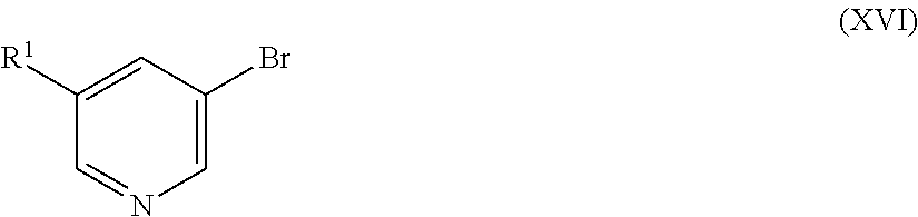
C1([R1])=CC(Br)=CN=C1
